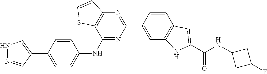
N(C(C1=CC2=C(N1)C=C(C1=NC3=C(C(NC4=CC=C(C5=CNN=C5)C=C4)=N1)SC=C3)C=C2)=O)C1CC(F)C1
